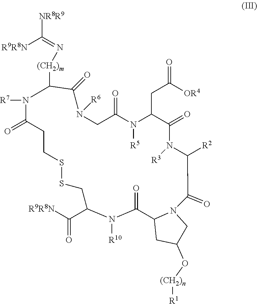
C1SSCC(C([R9R8N])=O)N([R10])C(=O)C2CC(O[(CH2)n][R1])CN2C(=O)C([R2])N([R3])C(=O)C(CC([OR4])=O)N([R5])C(=O)CN([R6])C(=O)C([(CH2)m]N=C([R9R8N])[NR8R9])N([R7])C(=O)C1
